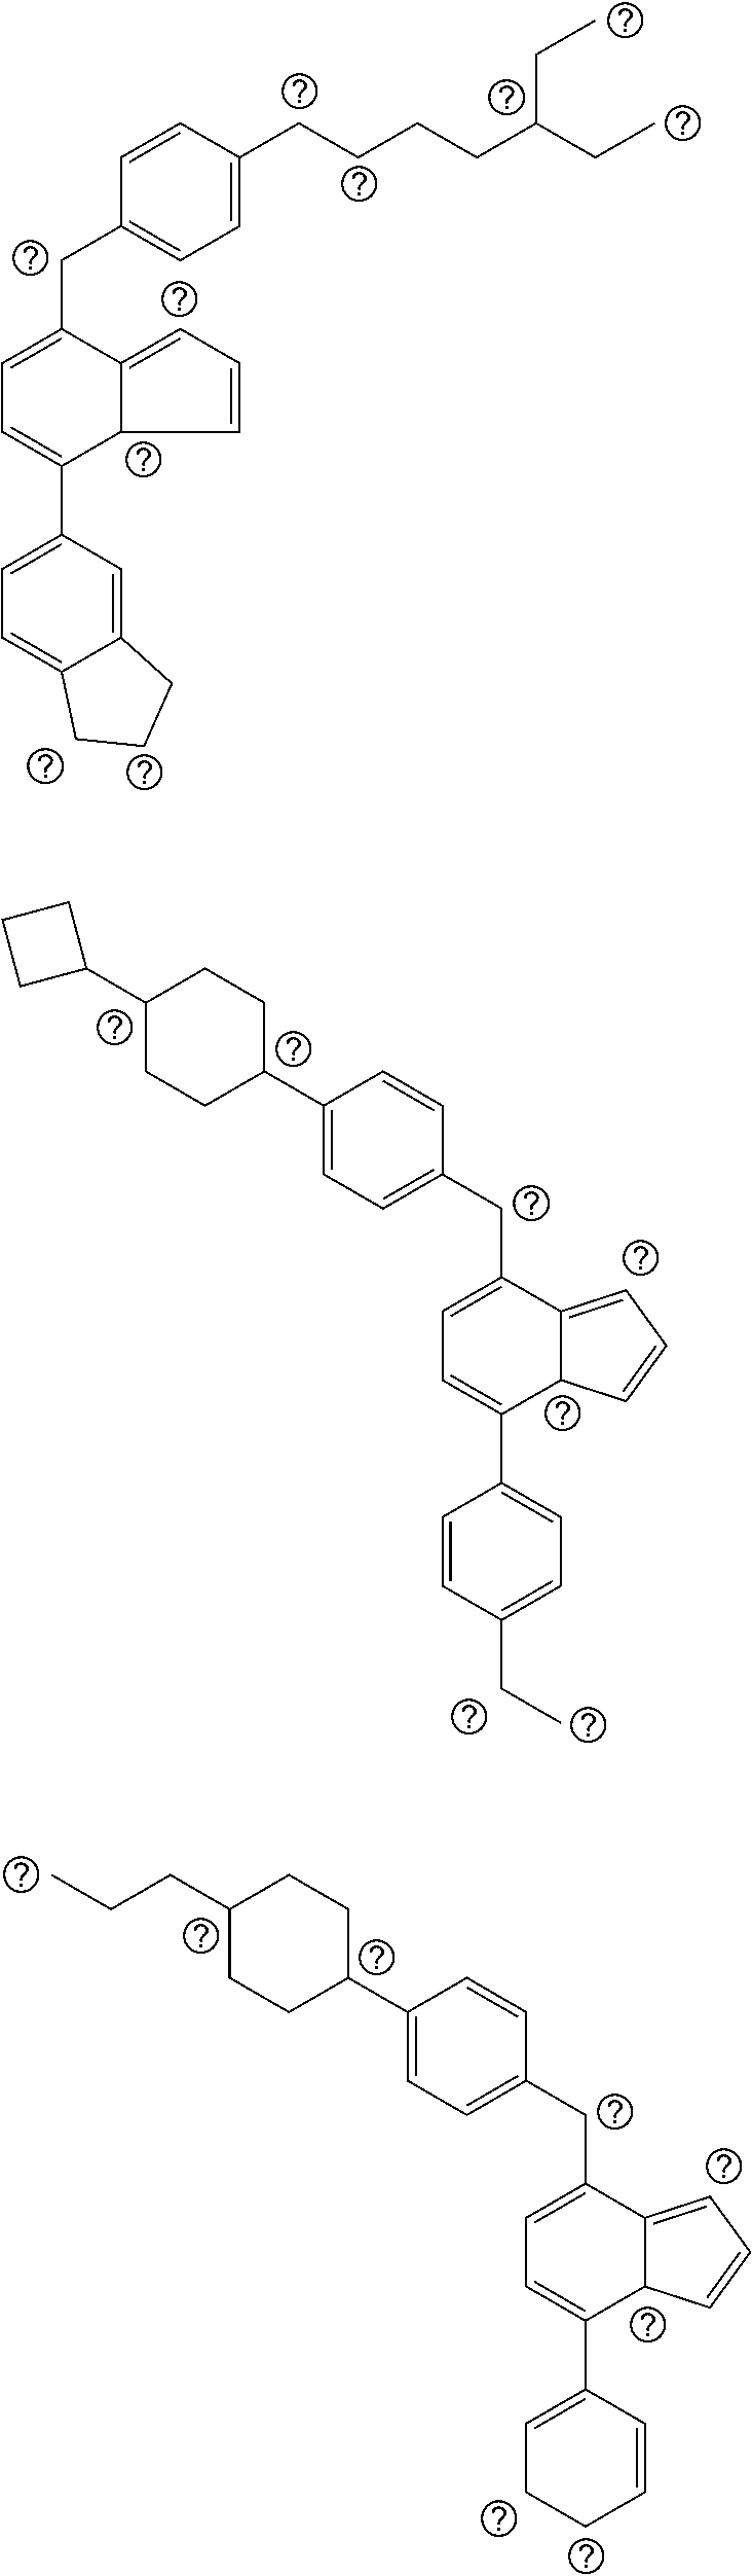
C1C(C2=CC=C(CC3=CC=C(C4=CC=C(CC)C=C4)C4C3=CC=C4)C=C2)CCC(C2CCC2)C1.C1C(C2=CC=C(CC3=CC=C(C4=CCCC=C4)C4C3=CC=C4)C=C2)CCC(CCC)C1.C1=C(CCCCC(CC)CC)C=CC(CC2=CC=C(C3=CC=C4C(=C3)CCC4)C3C2=CC=C3)=C1
